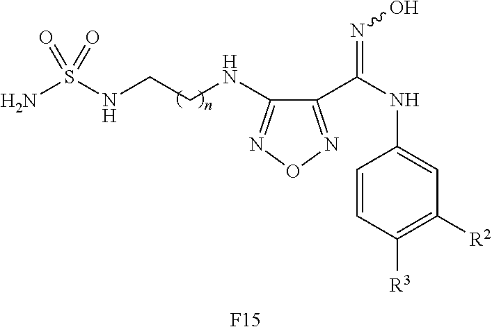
N(CCNC1=NON=C1C(NC1=CC([R2])=C([R3])C=C1)=NO)S(N)(=O)=O.[F15]
